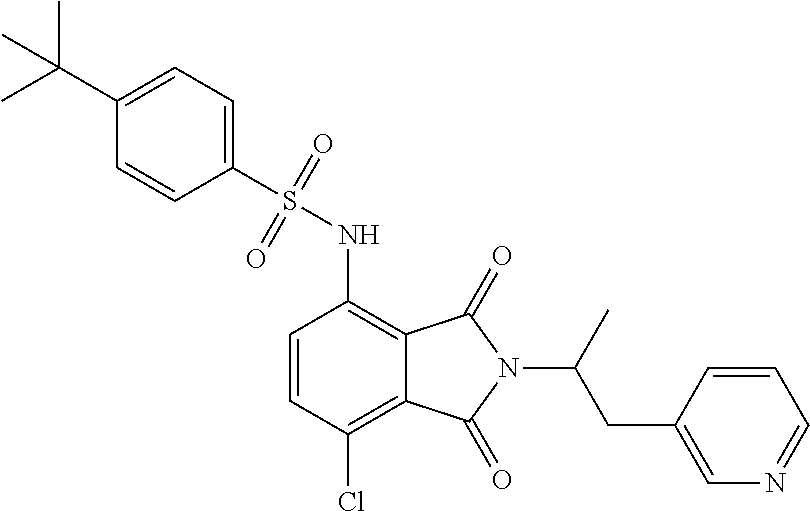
C1=CC(Cl)=C2C(=C1NS(C1=CC=C(C(C)(C)C)C=C1)(=O)=O)C(=O)N(C(CC1=CN=CC=C1)C)C2=O
